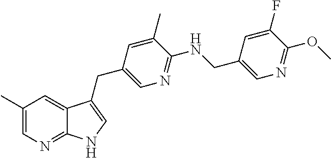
C1(C)=CN=C2C(=C1)C(CC1=CN=C(NCC3=CN=C(OC)C(F)=C3)C(C)=C1)=CN2
